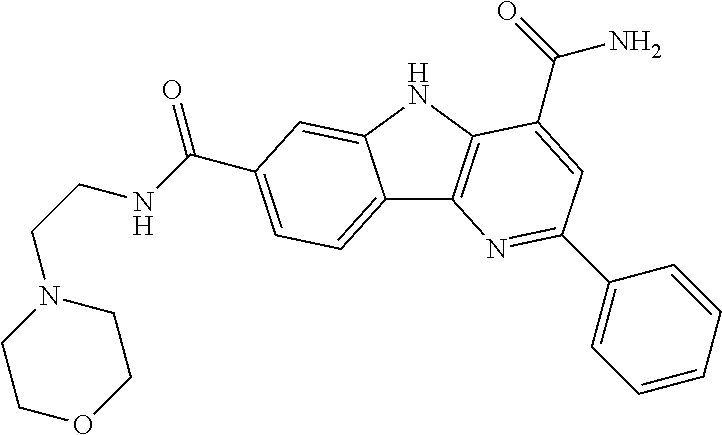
C12=CC=C(C(=O)NCCN3CCOCC3)C=C1NC1=C2N=C(C2=CC=CC=C2)C=C1C(=O)N
